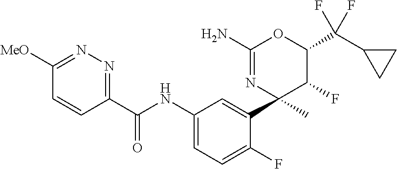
C1(C(NC2=CC=C(F)C(C3(C)C(F)C(C(C4CC4)(F)F)OC(N)=N3)=C2)=O)=NN=C([MeO])C=C1
